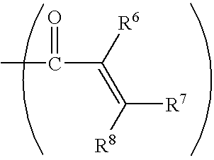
CC(C(=C([R8])[R7])[R6])=O
